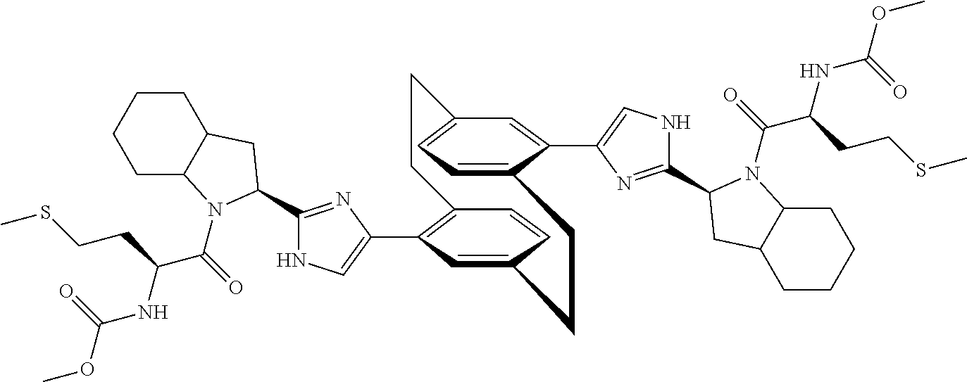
C12=C(C3=CNC(C4N(C(=O)C(NC(OC)=O)CCSC)C5CCCCC5C4)=N3)C=C(C=C1)CCC1=CC=C(C=C1C1=CNC(C3N(C(=O)C(NC(OC)=O)CCSC)C4CCCCC4C3)=N1)CC2
